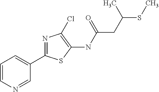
C1(C2=NC(Cl)=C(NC(=O)CC(SC)C)S2)=CC=CN=C1
